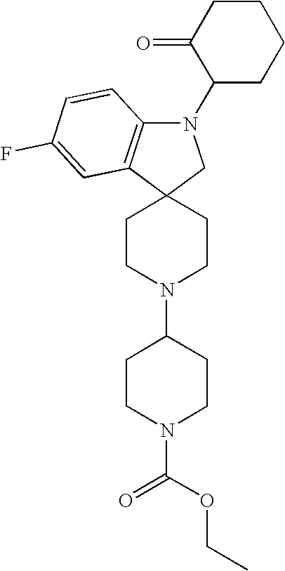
C1CN(C2CCN(C(=O)OCC)CC2)CCC12C1=C(N(C3CCCCC3=O)C2)C=CC(F)=C1
